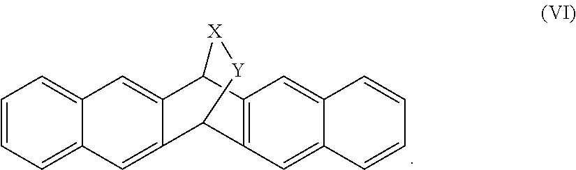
C1=CC=C2C(=C1)C=C1C(=C2)C2C3=C(C1[X][Y]2)C=C1C(=C3)C=CC=C1
